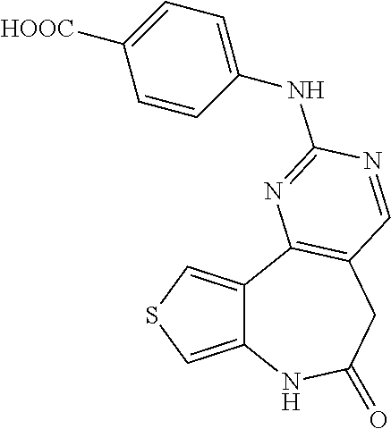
C12=CSC=C1C1=C(CC(=O)N2)C=NC(NC2=CC=C([HOOC])C=C2)=N1
